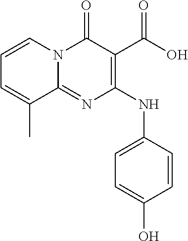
C1=CN2C(=NC(NC3=CC=C(O)C=C3)=C(C(O)=O)C2=O)C(C)=C1
